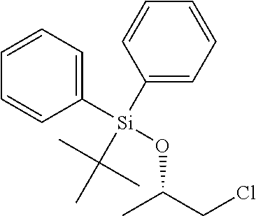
C1([Si](OC(CCl)C)(C2=CC=CC=C2)C(C)(C)C)=CC=CC=C1
